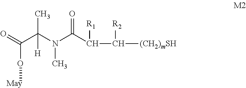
O(C(C(N(C(C(C([R2])[(CH2)mSH])[R1])=O)C)(C)[H])=O)[May]
